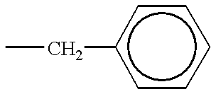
CCc1ccccc1
